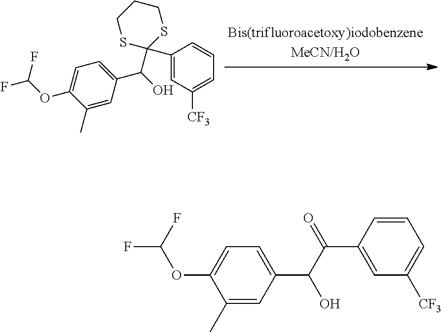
C1(C)=CC(C(O)C2(C3=CC([CF3])=CC=C3)SCCCS2)=CC=C1OC(F)F.C1(C)=CC(C(C(C2=CC([CF3])=CC=C2)=O)O)=CC=C1OC(F)F
